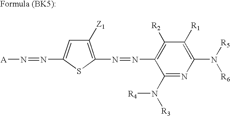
[A]N=NC1=CC([Z1])=C(N=NC2=C([R2])C([R1])=C(N([R6])[R5])N=C2N([R3])[R4])S1
